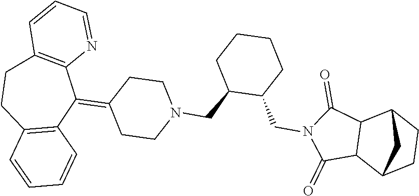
C1(=C2C3=C(CCC4=C2C=CC=C4)C=CC=N3)CCN(CC2C(CN3C(=O)C4C(C3=O)C3CCC4C3)CCCC2)CC1
